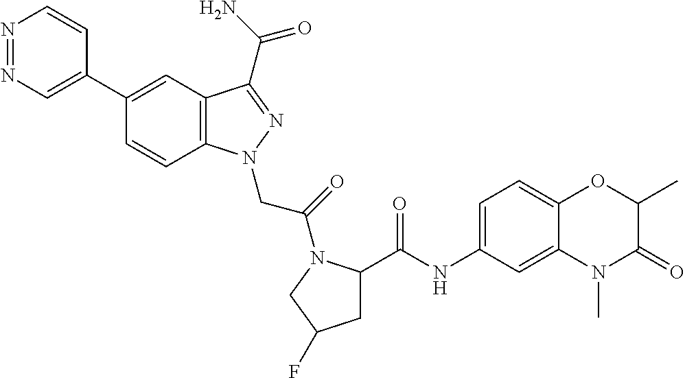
N1=NC=C(C2=CC3=C(C=C2)N(CC(=O)N2C(C(NC4=CC=C5C(=C4)N(C)C(=O)C(C)O5)=O)CC(F)C2)N=C3C(N)=O)C=C1
